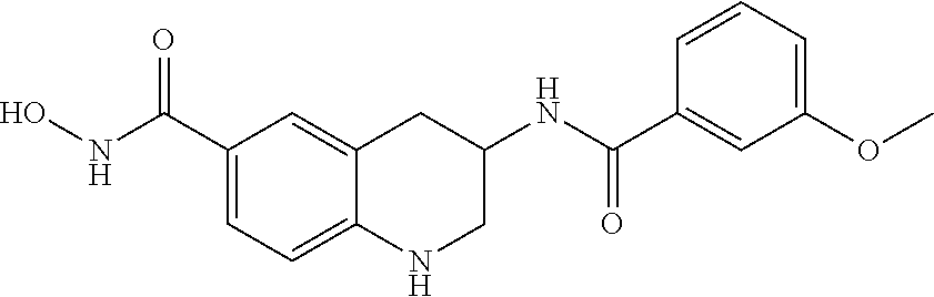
C1(C(NO)=O)=CC=C2C(=C1)CC(NC(C1=CC(OC)=CC=C1)=O)CN2
